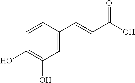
C1=CC(C=CC(O)=O)=CC(O)=C1O
